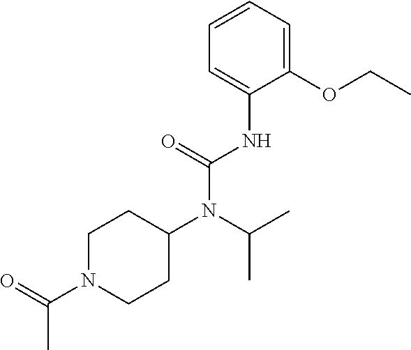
C1(OCC)=CC=CC=C1NC(N(C1CCN(C(=O)C)CC1)C(C)C)=O
